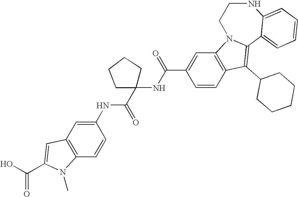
C1=C(C(=O)NC2(C(=O)NC3=CC4=C(C=C3)N(C)C(C(=O)O)=C4)CCCC2)C=CC2=C1N1C(=C2C2CCCCC2)C2=CC=CC=C2NCC1
